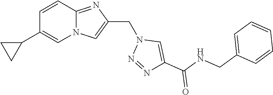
N12C(=NC(CN3N=NC(C(NCC4=CC=CC=C4)=O)=C3)=C1)C=CC(C1CC1)=C2
